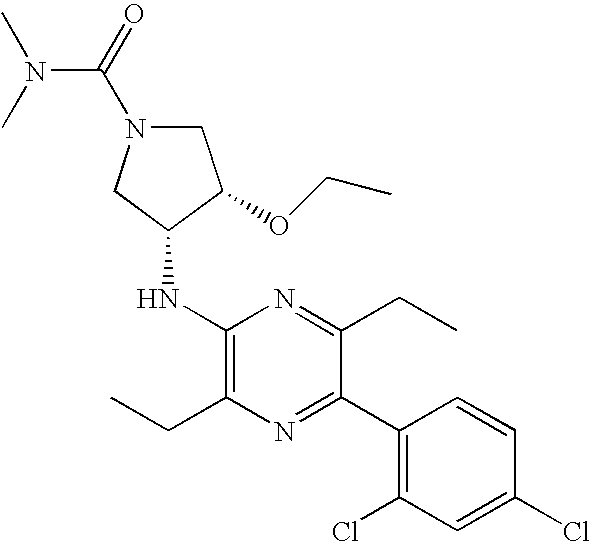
C1(NC2CN(C(N(C)C)=O)CC2OCC)=C(CC)N=C(C2=C(Cl)C=C(Cl)C=C2)C(CC)=N1
